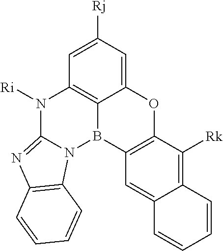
C12=CC([Rj])=CC3=C1B(C1=C(O2)C([Rk])=C2C(=C1)C=CC=C2)N1C(=NC2=C1C=CC=C2)N3[Ri]
